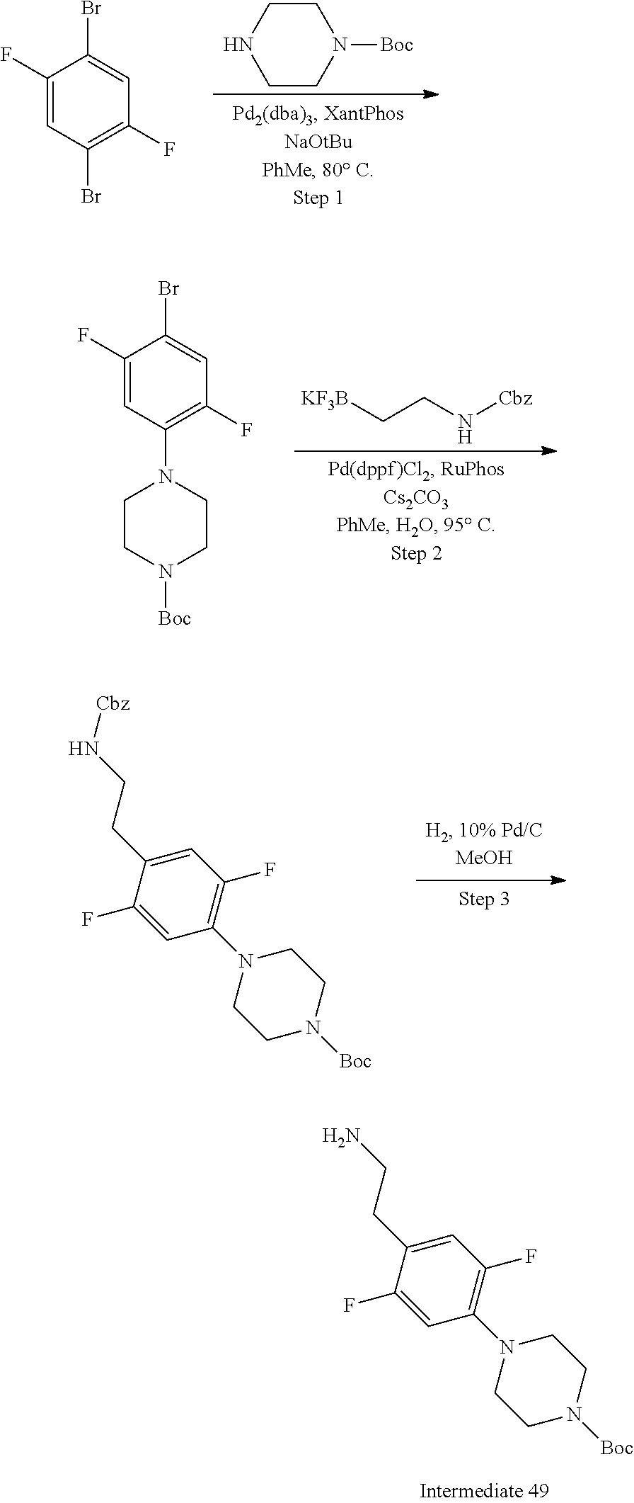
C1(F)=CC(Br)=C(F)C=C1Br.C1CNCCN1[Boc].C1(F)=CC(N2CCN([Boc])CC2)=C(F)C=C1Br.[KF3B]CCN[Cbz].C1(F)=CC(N2CCN([Boc])CC2)=C(F)C=C1CCN[Cbz].C1(F)=CC(N2CCN([Boc])CC2)=C(F)C=C1CCN
